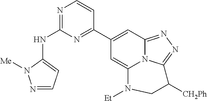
N1=C(NC2=CC=NN2[Me])N=C(C2=CC3=NN=C4N3C(=C2)N([Et])CC4[CH2Ph])C=C1
